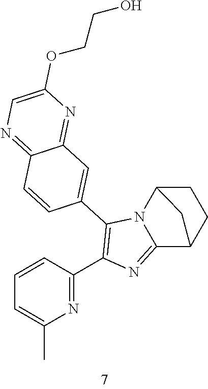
C1=CC(C2=C(C3=CC4=NC(OCCO)=CN=C4C=C3)N3C(=N2)C2CCC3C2)=NC(C)=C1
